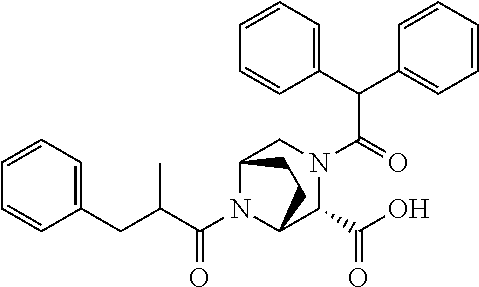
C(N1C2C(C(O)=O)N(C(=O)C(C3=CC=CC=C3)C3=CC=CC=C3)CC1CC2)(C(CC1=CC=CC=C1)C)=O
